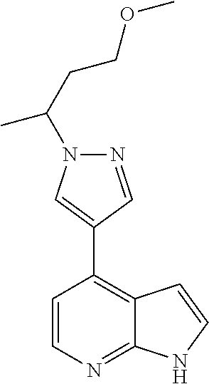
C1=CN=C2C(=C1C1=CN(C(CCOC)C)N=C1)C=CN2
